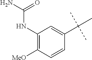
C1(NC(N)=O)=C([MeO])C=CC(C(C)(C)C)=C1
